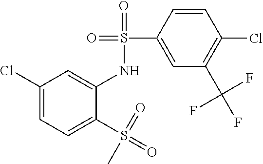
C1(Cl)=CC=C(S(=O)(C)=O)C(NS(C2=CC(C(F)(F)F)=C(Cl)C=C2)(=O)=O)=C1
